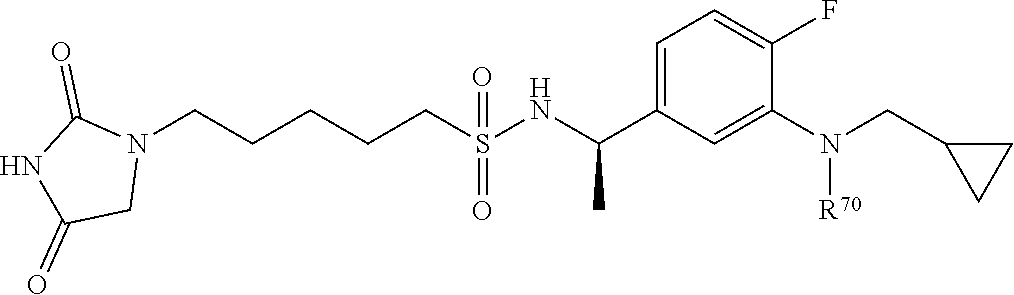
N1(CCCCCS(NC(C2=CC=C(F)C(N(CC3CC3)[R])=C2)C)(=O)=O)C(=O)NC(=O)C1
